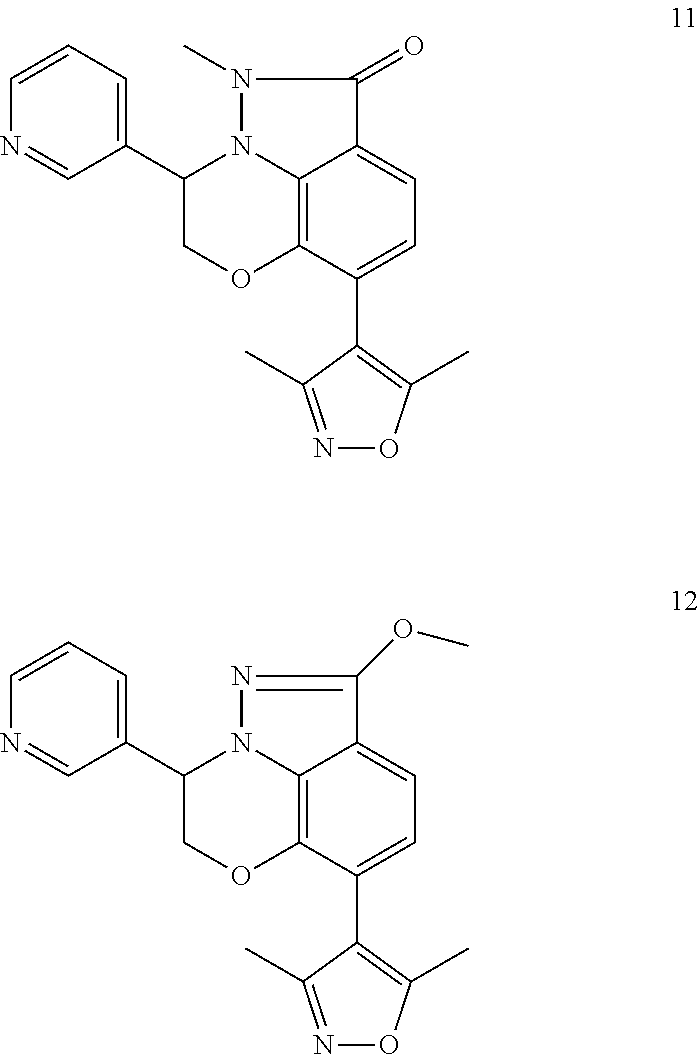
C12=C3C(C4=C(C)ON=C4C)=CC=C1C(=O)N(C)N2C(C1=CC=CN=C1)CO3.C12=C3C(C4=C(C)ON=C4C)=CC=C1C(OC)=NN2C(C1=CC=CN=C1)CO3
